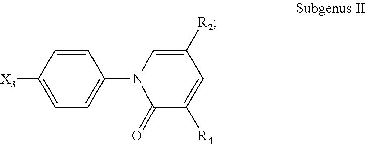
C1=C([X3])C=CC(N2C(=O)C([R4])=CC([R2])=C2)=C1
